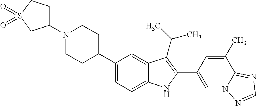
N1(C2CCS(=O)(=O)C2)CCC(C2=CC=C3C(=C2)C(C(C)C)=C(C2=CN4C(=NC=N4)C(C)=C2)N3)CC1
